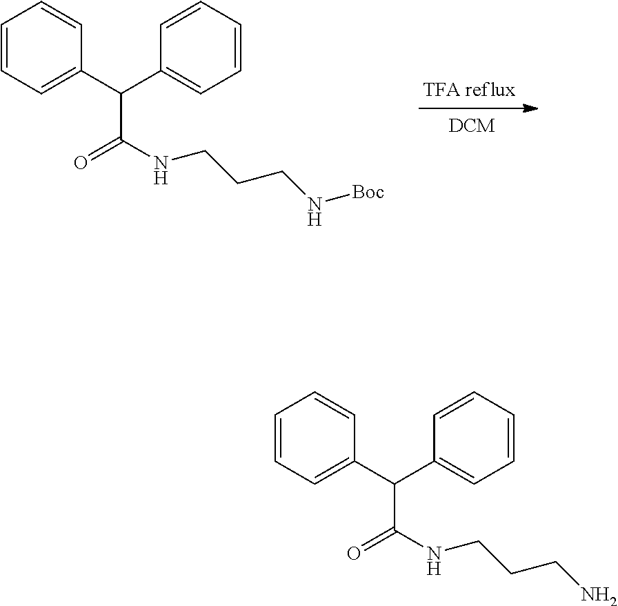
C1=CC=C(C(C2=CC=CC=C2)C(NCCCN[Boc])=O)C=C1.C1=CC=C(C(C2=CC=CC=C2)C(NCCCN)=O)C=C1
